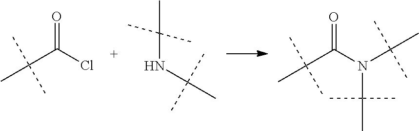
O=C(C(C)(C)C)Cl.C(C(=O)N(C(C)(C)C)C(C)(C)C)(C)(C)C.C(NC(C)(C)C)(C)(C)C
